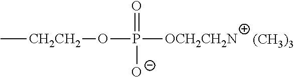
C[CH2CH2]OP([OCH2CH2N])(=O)[O-].[(CH3)3]
